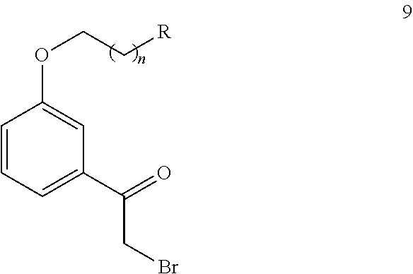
C1=CC=C(C(=O)CBr)C=C1OCC[R]
